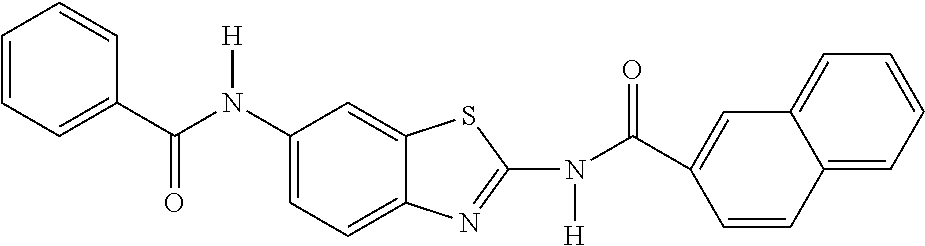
C1(N(C(C2=CC=CC=C2)=O)[H])=CC=C2C(=C1)SC(N(C(C1=CC3=CC=CC=C3C=C1)=O)[H])=N2
